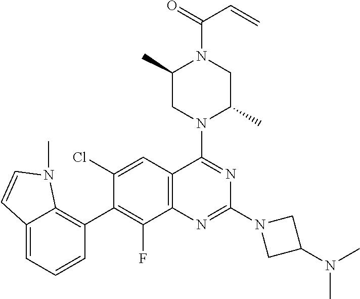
C12=CC=CC(C3=C(F)C4=C(C=C3Cl)C(N3C(C)CN(C(=O)C=C)C(C)C3)=NC(N3CC(N(C)C)C3)=N4)=C1N(C)C=C2
